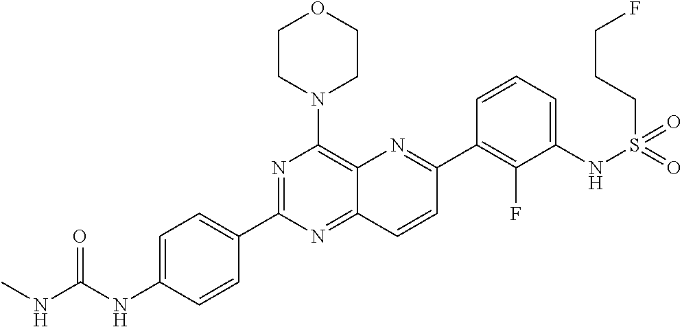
C12=NC(C3=CC=C(NC(NC)=O)C=C3)=NC(N3CCOCC3)=C1N=C(C1=C(F)C(NS(CCCF)(=O)=O)=CC=C1)C=C2
